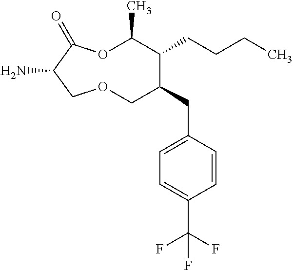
NC1C(=O)OC(C)C(CCCC)C(CC2=CC=C(C(F)(F)F)C=C2)COC1
